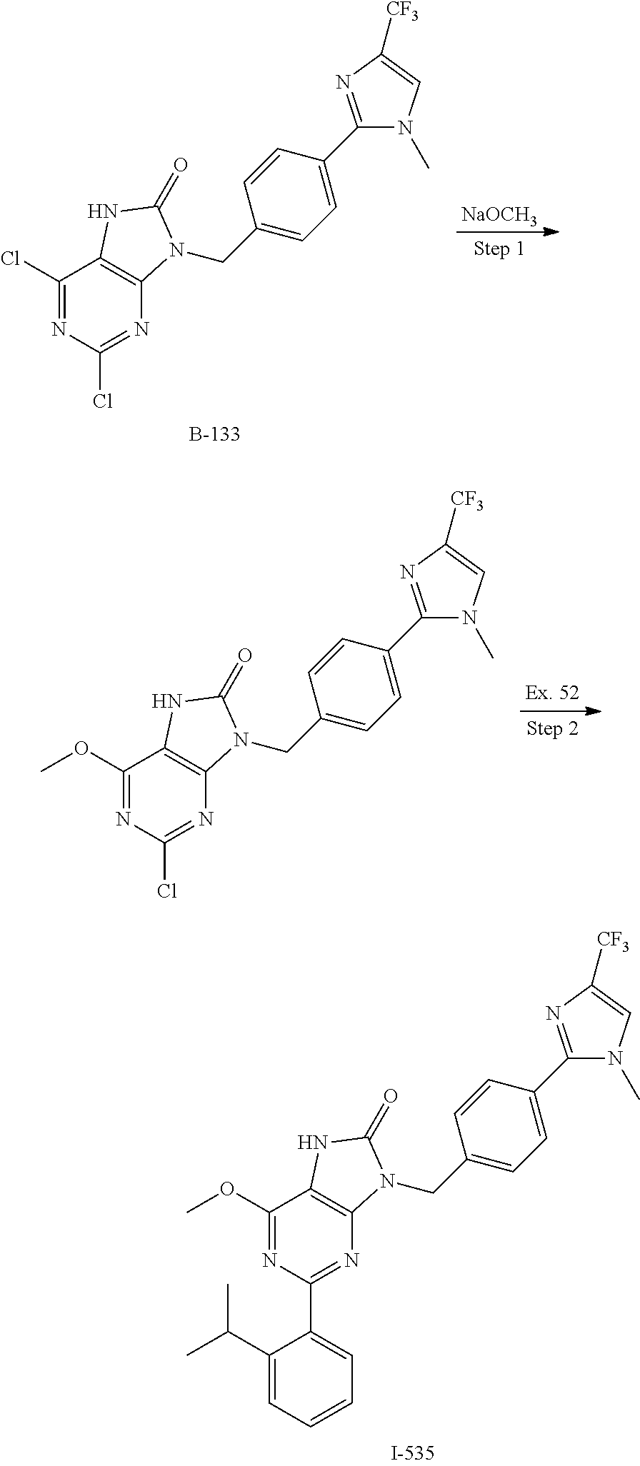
C1(OC)=NC(C2=CC=CC=C2C(C)C)=NC2=C1NC(=O)N2CC1=CC=C(C2=NC([CF3])=CN2C)C=C1.C1(OC)=NC(Cl)=NC2=C1NC(=O)N2CC1=CC=C(C2=NC([CF3])=CN2C)C=C1.[NaOCH3].C1(Cl)=NC(Cl)=NC2=C1NC(=O)N2CC1=CC=C(C2=NC([CF3])=CN2C)C=C1
